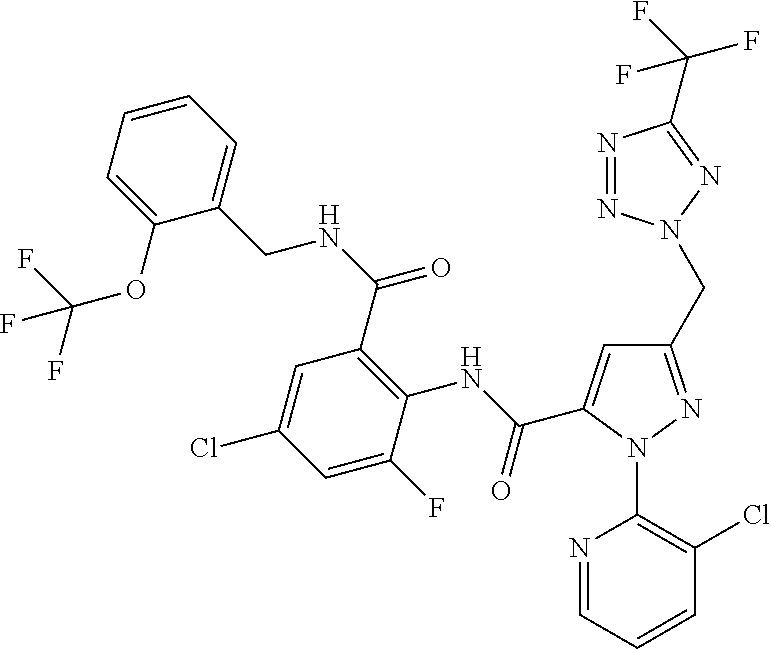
N(C(C1=C(NC(=O)C2=CC(CN3N=NC(C(F)(F)F)=N3)=NN2C2=C(Cl)C=CC=N2)C(F)=CC(Cl)=C1)=O)CC1=CC=CC=C1OC(F)(F)F
